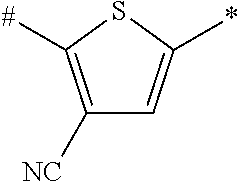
C1([NC])=C([#])SC(*)=C1
